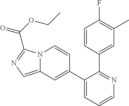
C1(C2=CC3=CN=C(C(OCC)=O)N3C=C2)=CC=CN=C1C1=CC(C)=C(F)C=C1
